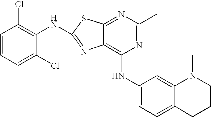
N1=C(C)N=C2C(=C1NC1=CC=C3C(=C1)N(C)CCC3)N=C(NC1=C(Cl)C=CC=C1Cl)S2
